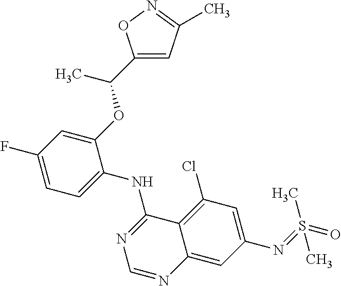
C1=C(F)C=C(OC(C)C2=CC(C)=NO2)C(NC2=NC=NC3=CC(N=S(=O)(C)C)=CC(Cl)=C23)=C1
